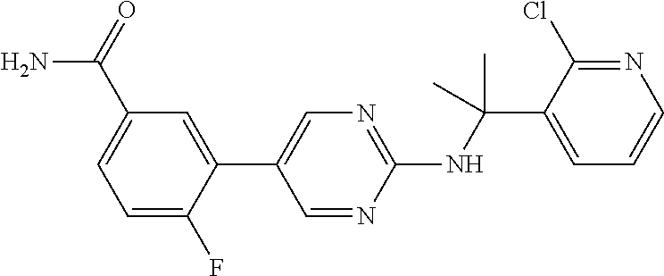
C1=C(F)C(C2=CN=C(NC(C3=CC=CN=C3Cl)(C)C)N=C2)=CC(C(=O)N)=C1
